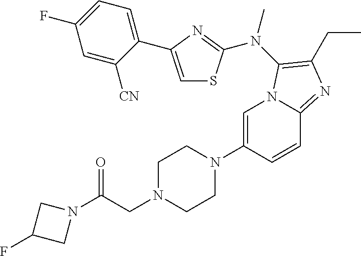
C1=C(N2CCN(CC(N3CC(F)C3)=O)CC2)C=CC2=NC(CC)=C(N(C)C3=NC(C4=CC=C(F)C=C4[CN])=CS3)N12
